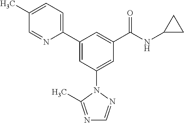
C1(C2=CC(N3N=CN=C3C)=CC(C(NC3CC3)=O)=C2)=CC=C(C)C=N1
